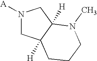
[A]N1CC2([H])C([H])(C1)N(C)CCC2
